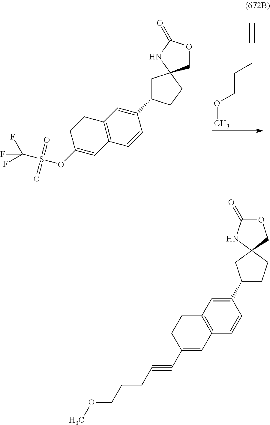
O(C)CCCC#C.FC(F)(F)S(OC1=CC2=C(CC1)C=C(C1CC3(CC1)COC(=O)N3)C=C2)(=O)=O.C1(C2=CC3=C(C=C2)C=C(C#CCCCOC)CC3)CCC2(C1)COC(=O)N2
